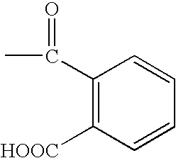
C1(C(C)=O)=C([HOOC])C=CC=C1
